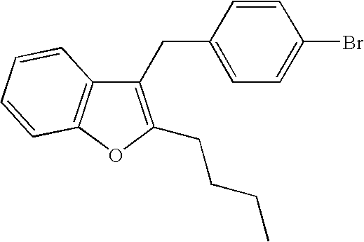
C1=CC(CC2=C(CCCC)OC3=C2C=CC=C3)=CC=C1Br
